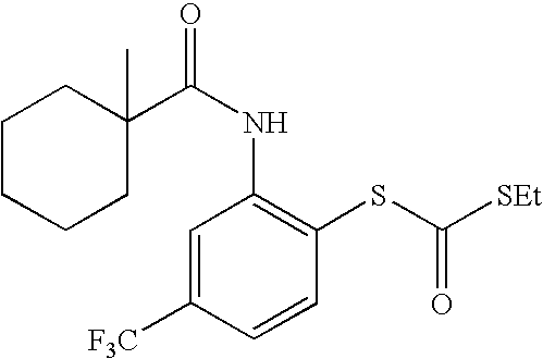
C1CCCC(C)(C(NC2=C(SC(=O)[SEt])C=CC([F3C])=C2)=O)C1
